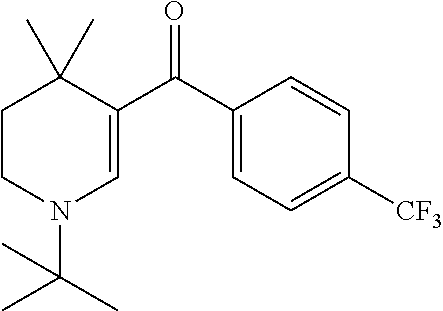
C1CN(C(C)(C)C)C=C(C(C2=CC=C([CF3])C=C2)=O)C1(C)C
